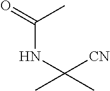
CC(C)(NC(=O)C)[CN]
